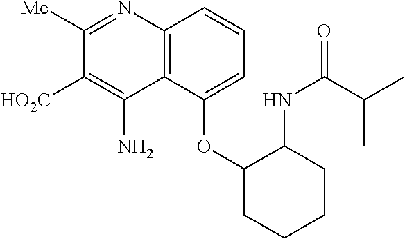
C1([Me])=NC2=C(C(N)=C1[HO2C])C(OC1C(NC(=O)C(C)C)CCCC1)=CC=C2
